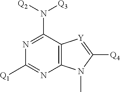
N1=C(N([Q3])[Q2])C2=C(N=C1[Q1])N(C)C([Q4])=[Y]2
